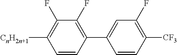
C1=CC(C2=CC(F)=C([CF3])C=C2)=C(F)C(F)=C1[CnH2n+1]
